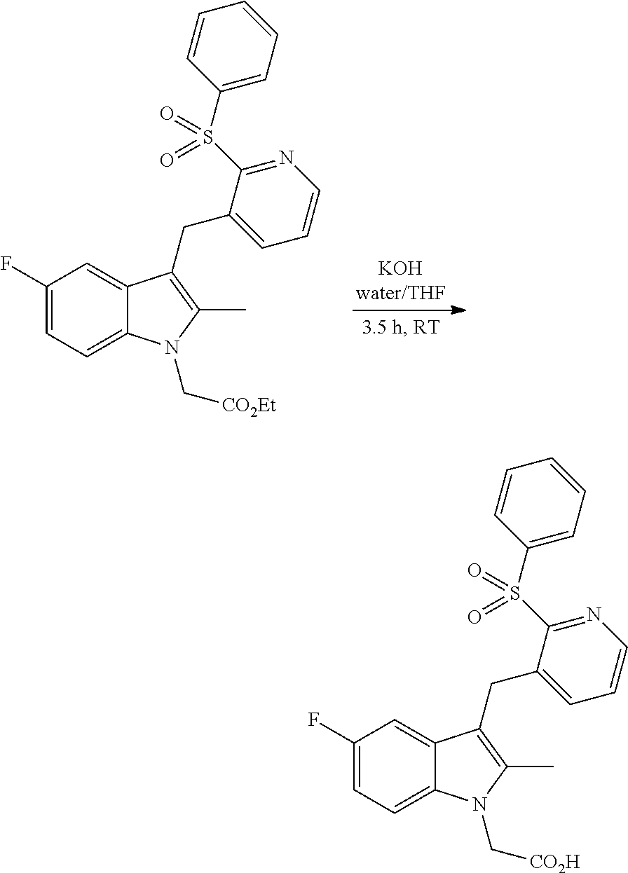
C1(F)=CC=C2C(=C1)C(CC1=CC=CN=C1S(C1=CC=CC=C1)(=O)=O)=C(C)N2C[CO2Et].C1(F)=CC=C2C(=C1)C(CC1=CC=CN=C1S(C1=CC=CC=C1)(=O)=O)=C(C)N2C[CO2H]
